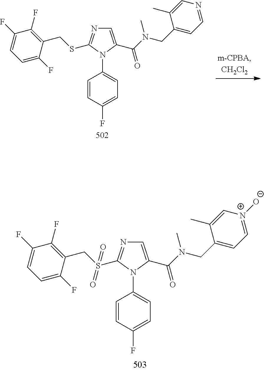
C1=C(C(N(CC2=CC=NC=C2C)C)=O)N(C2=CC=C(F)C=C2)C(SCC2=C(F)C(F)=CC=C2F)=N1.C1=C(C(N(CC2=CC=[N+]([O-])C=C2C)C)=O)N(C2=CC=C(F)C=C2)C(S(CC2=C(F)C(F)=CC=C2F)(=O)=O)=N1
